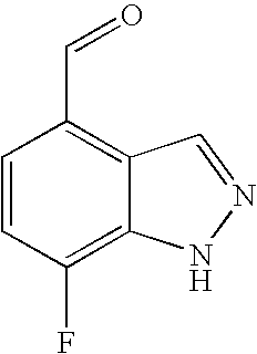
C1=CC(F)=C2C(=C1C=O)C=NN2
